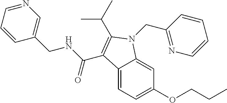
C12=CC=C(OCCC)C=C1N(CC1=NC=CC=C1)C(C(C)C)=C2C(NCC1=CN=CC=C1)=O
